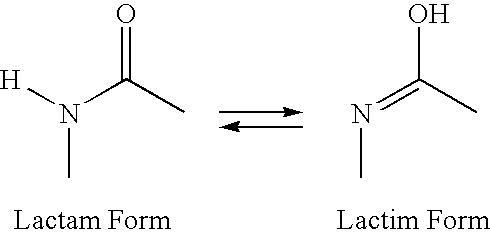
[H]N(C(C)=O)C.N(=C(C)O)C
